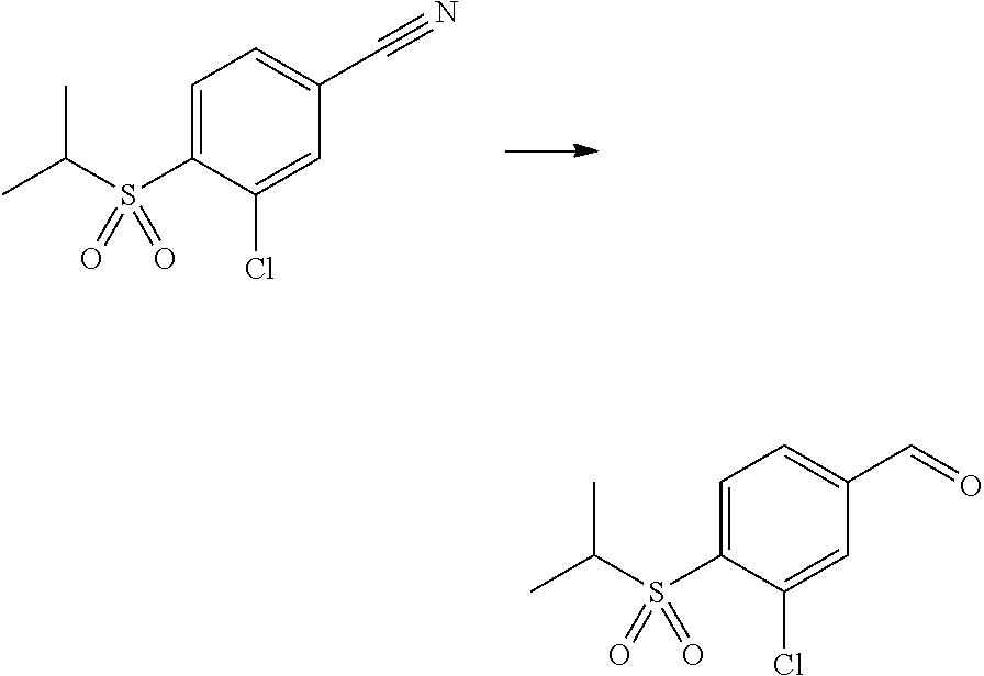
C1=C(S(C(C)C)(=O)=O)C(Cl)=CC(C#N)=C1.C1=C(S(C(C)C)(=O)=O)C(Cl)=CC(C=O)=C1
